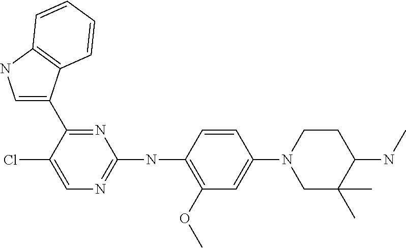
C1=C(C2=NC(NC3=C(OC)C=C(N4CC(C)(C)C(NC)CC4)C=C3)=NC=C2Cl)C2=C(N1)C=CC=C2
